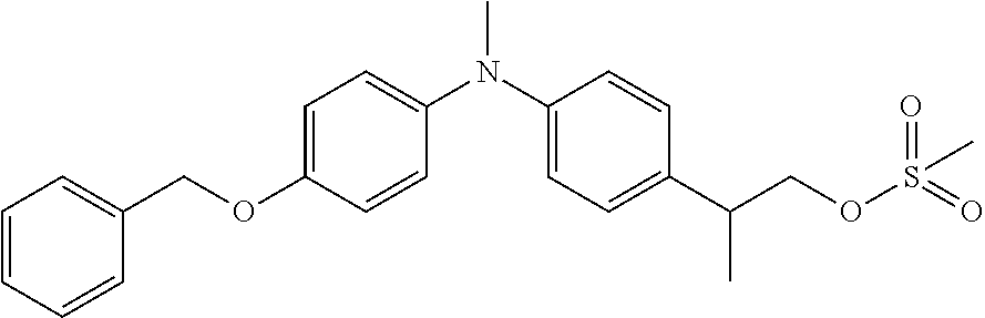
C1=C(OCC2=CC=CC=C2)C=CC(N(C2=CC=C(C(COS(=O)(=O)C)C)C=C2)C)=C1
